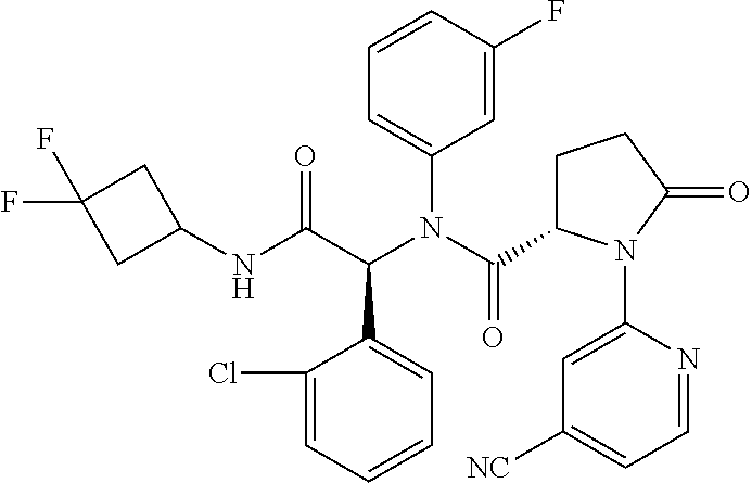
C1=CC=C(Cl)C(C(C(NC2CC(F)(F)C2)=O)N(C(C2CCC(=O)N2C2=CC([NC])=CC=N2)=O)C2=CC=CC(F)=C2)=C1
